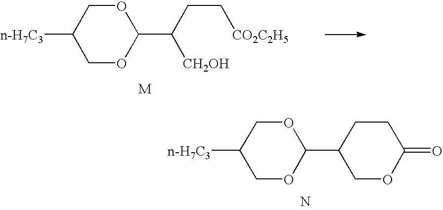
[n-H7C3]C1COC(C2COC(=O)CC2)OC1.N.[n-H7C3]C1COC(C([CH2OH])CC[CO2C2H5])OC1
